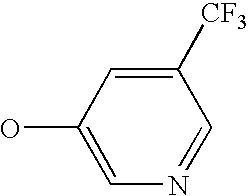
C1(O)=CN=CC([CF3])=C1
